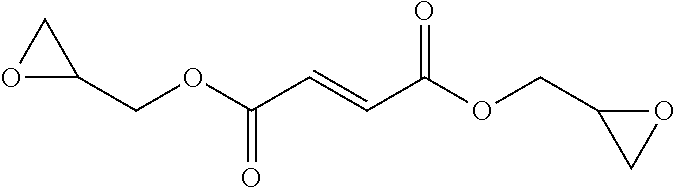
C1(COC(C=CC(OCC2CO2)=O)=O)CO1
